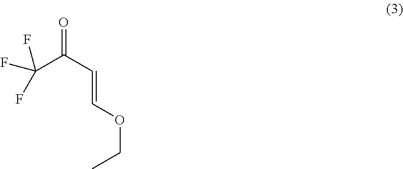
O=C(C=COCC)C(F)(F)F
